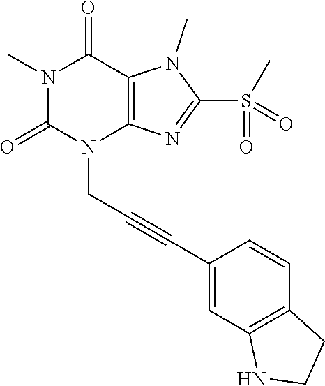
N1(C)C(=O)N(CC#CC2=CC3=C(C=C2)CCN3)C2=C(C1=O)N(C)C(S(C)(=O)=O)=N2
